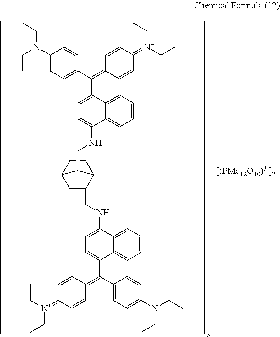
C1(N(CC)CC)=CC=C(C(=C2C=CC(=[N+](CC)CC)C=C2)C2=CC=C(NCC)C3=CC=CC=C23)C=C1.C1C(CNC2=CC=C(C(C3=CC=C(N(CC)CC)C=C3)=C3C=CC(=[N+](CC)CC)C=C3)C3=CC=CC=C23)C2CCC1C2
